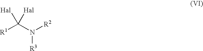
[R1]C(N([R2])[R3])([Hal])[Hal]
